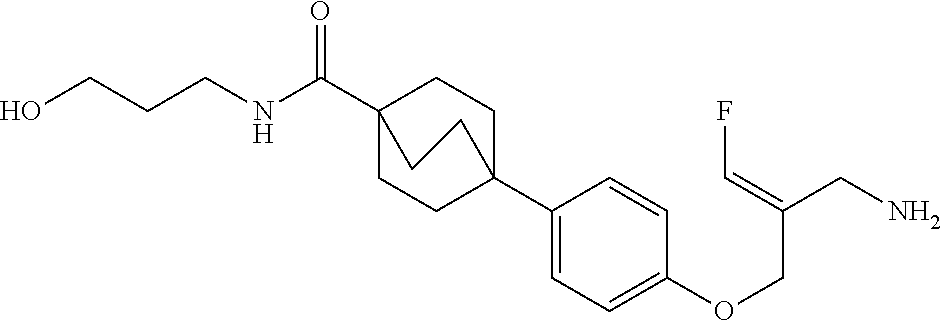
C1(C23CCC(C(NCCCO)=O)(CC2)CC3)=CC=C(OCC(CN)=CF)C=C1
